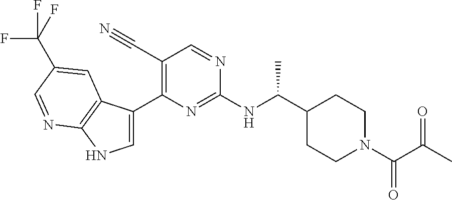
C1(C(NC2=NC(C3=CNC4=C3C=C(C(F)(F)F)C=N4)=C(C#N)C=N2)C)CCN(C(C(C)=O)=O)CC1
